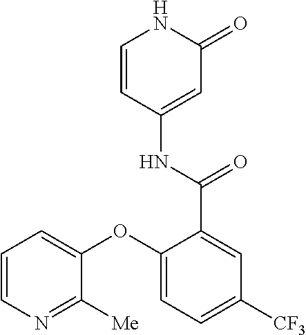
C1=CC(NC(=O)C2=CC([CF3])=CC=C2OC2=CC=CN=C2[Me])=CC(=O)N1
